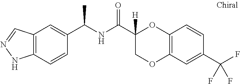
C(NC(C1([H])COC2=C(O1)C=CC(C(F)(F)F)=C2)=O)(C)C1=CC2=C(C=C1)NN=C2
